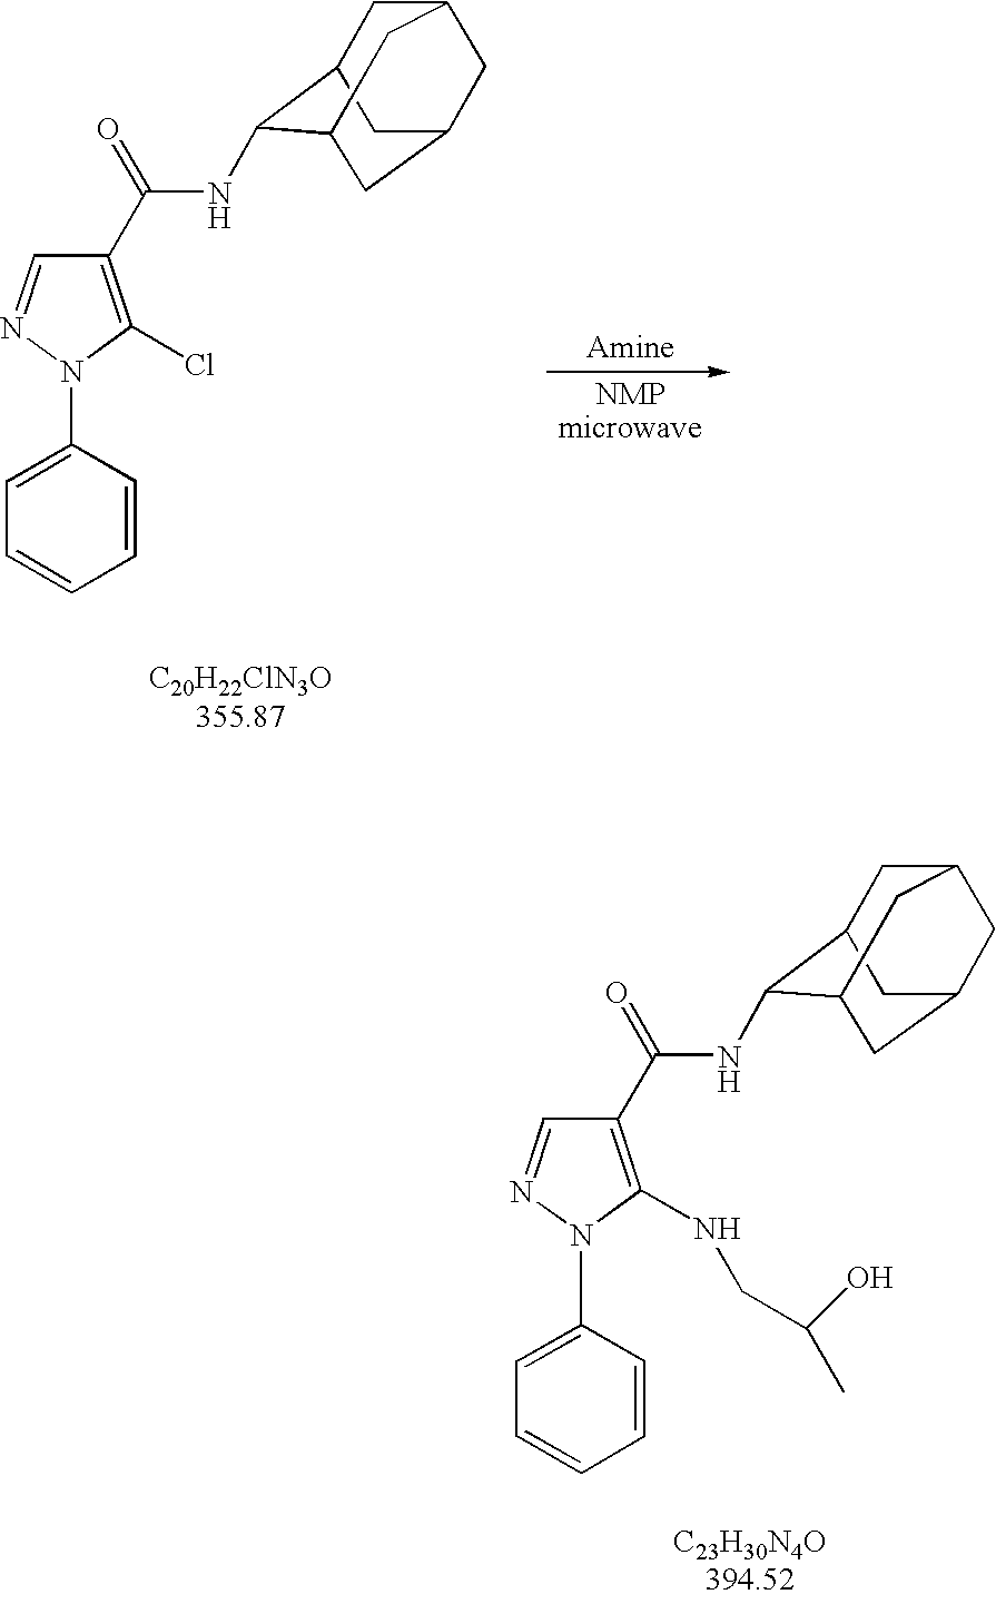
C1=C(N2N=CC(C(=O)NC3C4CC5CC(CC3C5)C4)=C2Cl)C=CC=C1.C1=C(N2N=CC(C(=O)NC3C4CC5CC(CC3C5)C4)=C2NCC(C)O)C=CC=C1
